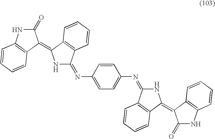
C1(=O)NC2=C(C1=C1NC(=NC3=CC=C(N=C4NC(=C5C(=O)NC6=C5C=CC=C6)C5=C4C=CC=C5)C=C3)C3=C1C=CC=C3)C=CC=C2
